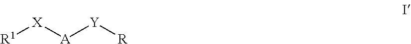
[R1][X][A][Y][R]
